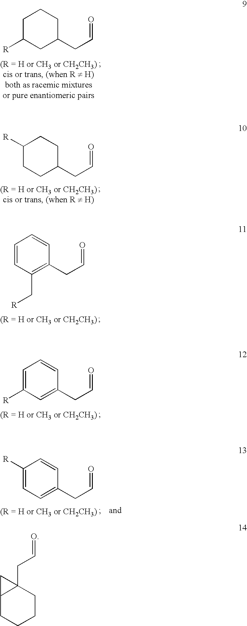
C1(CC=O)CCCC([R])C1.C1([R])CCC(CC=O)CC1.C1=CC(C[R])=C(CC=O)C=C1.C1=C([R])C=C(CC=O)C=C1.C1([R])=CC=C(CC=O)C=C1.C12CCCCC1(CC=O)C2
